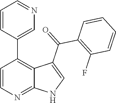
C1=CN=C2C(=C1C1=CN=CC=C1)C(C(=O)C1=C(F)C=CC=C1)=CN2
